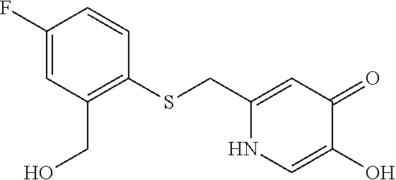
C1(CSC2=C(CO)C=C(F)C=C2)=CC(=O)C(O)=CN1
